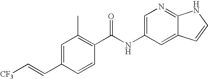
C1=C(C=C[CF3])C=CC(C(NC2=CN=C3C(=C2)C=CN3)=O)=C1C
